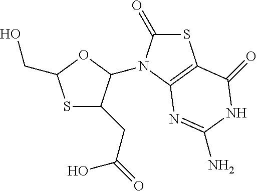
S1C(CO)OC(N2C3=C(C(=O)NC(N)=N3)SC2=O)C1CC(=O)O
